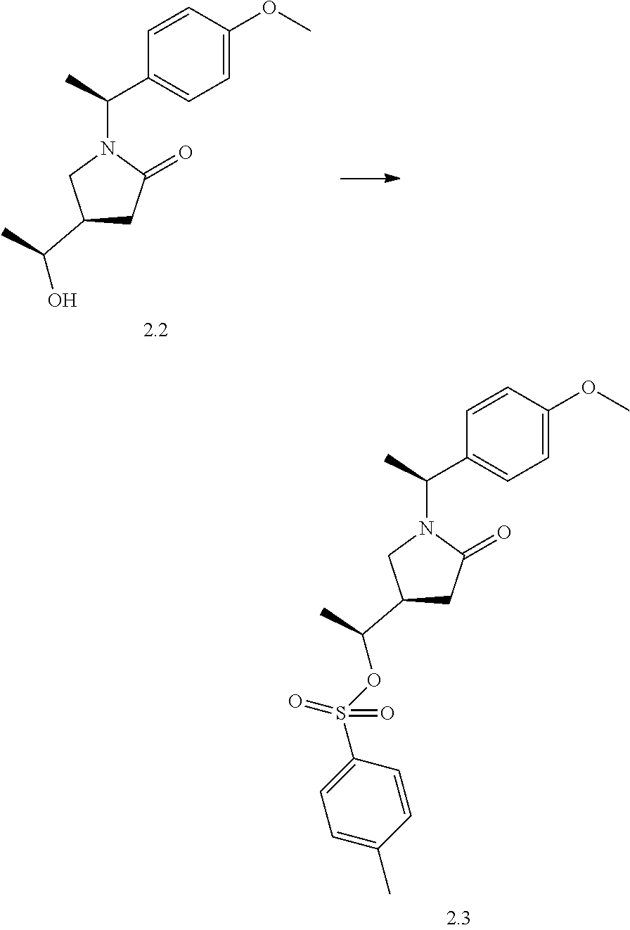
C1=C(OC)C=CC(C(C)N2CC(C(O)C)CC2=O)=C1.C1=C(OC)C=CC(C(C)N2CC(C(OS(C3=CC=C(C)C=C3)(=O)=O)C)CC2=O)=C1
